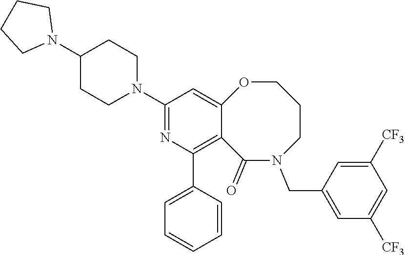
C12=C(C3=CC=CC=C3)N=C(N3CCC(N4CCCC4)CC3)C=C1OCCCN(CC1=CC([CF3])=CC([CF3])=C1)C2=O
